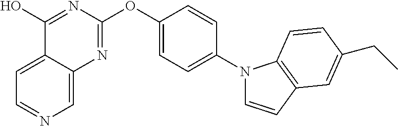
C1=C2C(=CN=C1)N=C(OC1=CC=C(N3C=CC4=C3C=CC(CC)=C4)C=C1)N=C2O
